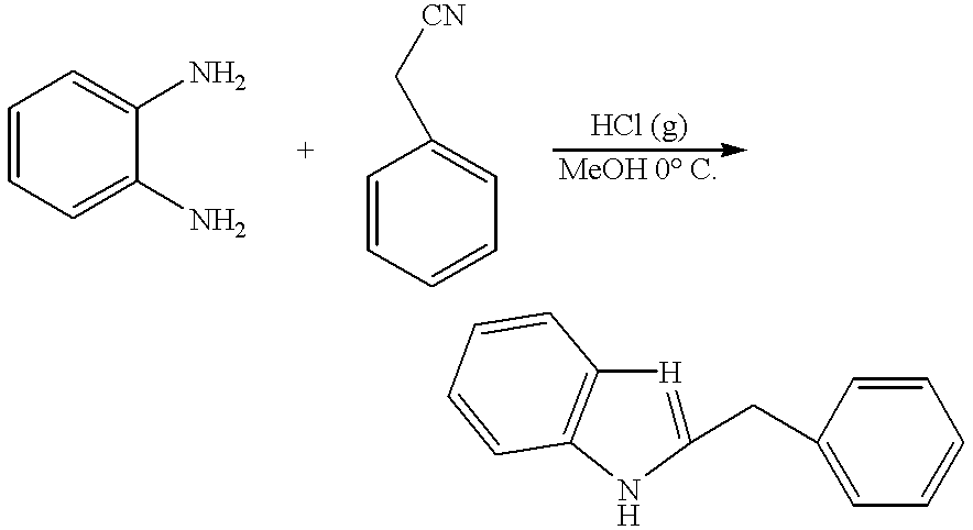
C1=CC=C(N)C(N)=C1.C1=CC=CC=C1C[CN].C1=C(CC2=[H]C3=C(N2)C=CC=C3)C=CC=C1
